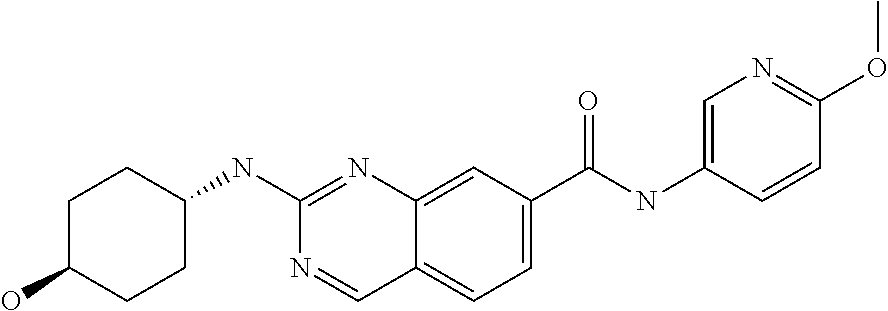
C1(O)CCC(NC2=NC3=CC(C(NC4=CN=C(OC)C=C4)=O)=CC=C3C=N2)CC1
